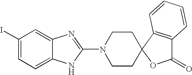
C1(I)=CC=C2C(=C1)N=C(N1CCC3(CC1)OC(=O)C1=C3C=CC=C1)N2
